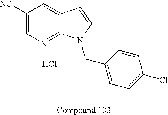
C1([NC])=CN=C2C(=C1)C=CN2CC1=CC=C(Cl)C=C1.Cl
